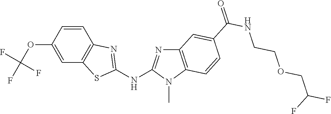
C1(OC(F)(F)F)=CC2=C(C=C1)N=C(NC1=NC3=C(N1C)C=CC(C(NCCOCC(F)F)=O)=C3)S2
